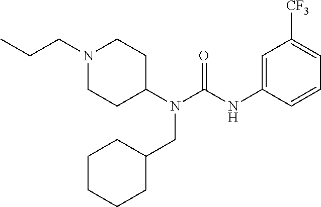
N1(CCC)CCC(N(C(NC2=CC([CF3])=CC=C2)=O)CC2CCCCC2)CC1
